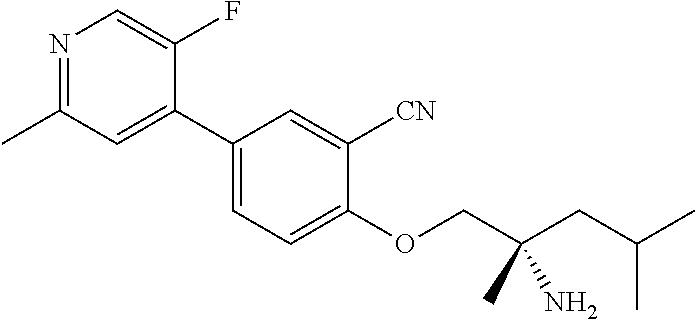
N1=C(C)C=C(C2=CC=C(OCC(CC(C)C)(C)N)C([CN])=C2)C(F)=C1
